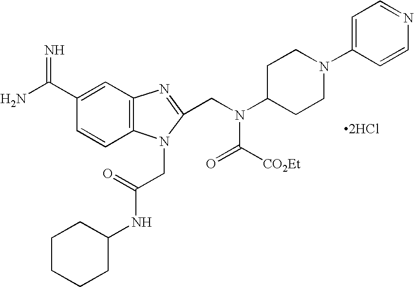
C1=CC2=C(C=C1C(N)=N)N=C(CN(C1CCN(C3=CC=NC=C3)CC1)C([CO2Et])=O)N2CC(NC1CCCCC1)=O.[2HCl]
